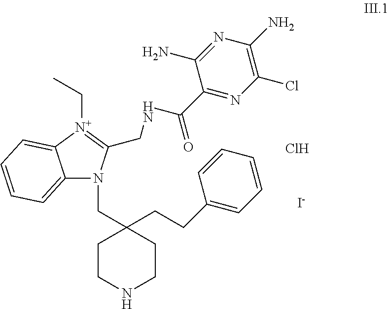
C12=CC=CC=C1[N+](CC)=C(CNC(C1=NC(Cl)=C(N)N=C1N)=O)N2CC1(CCC2=CC=CC=C2)CCNCC1.Cl.[I-]
